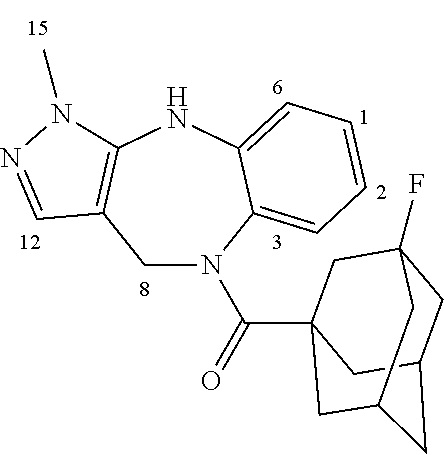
C1C2=C(NC3=CC=CC=C3N1C(=O)C13CC4(F)CC(CC(C1)C4)C3)N(C)N=C2
